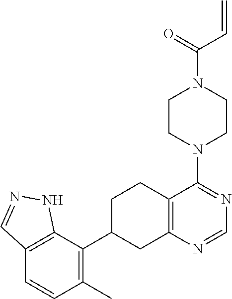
C12=C(C(C3CC4=C(CC3)C(N3CCN(C(=O)C=C)CC3)=NC=N4)=C(C)C=C1)NN=C2
